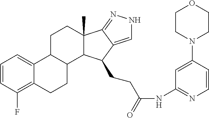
C1=CC(F)=C2C(=C1)C1C(CC2)C2C(C)(CC1)C1=NNC=C1C2CCC(NC1=NC=CC(N2CCOCC2)=C1)=O
